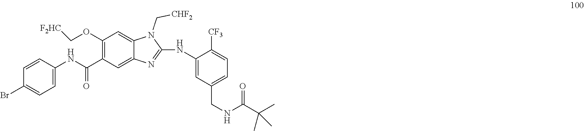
N(C1=CC(CNC(C(C)(C)C)=O)=CC=C1[CF3])C1=NC2=CC(C(=O)NC3=CC=C(Br)C=C3)=C(OC[F2HC])C=C2N1C[CHF2]
